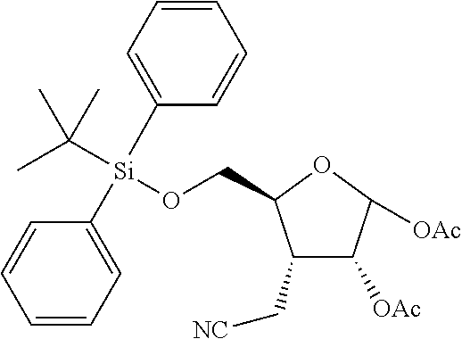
C1(C[NC])C([OAc])C([OAc])OC1CO[Si](C1=CC=CC=C1)(C(C)(C)C)C1=CC=CC=C1
